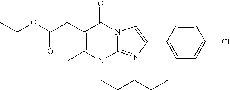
CC1=C(CC(OCC)=O)C(=O)N2C(=NC(C3=CC=C(Cl)C=C3)=C2)N1CCCCC
